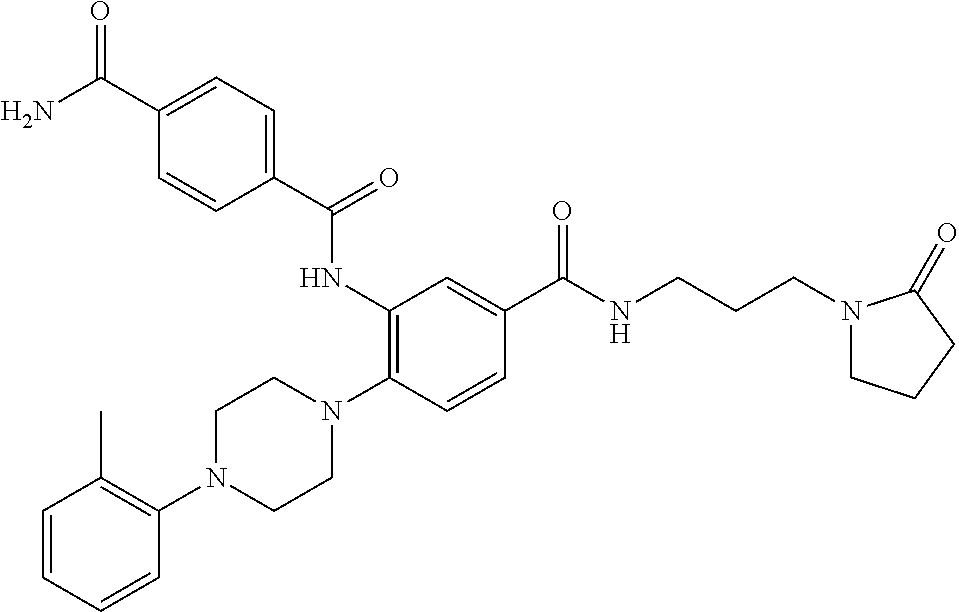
NC(C1=CC=C(C(=O)NC2=C(N3CCN(C4=C(C)C=CC=C4)CC3)C=CC(C(NCCCN3CCCC3=O)=O)=C2)C=C1)=O
